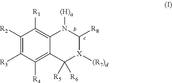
C1([R2])=C([R3])C([R4])=C2C(=C1[R1])N([(H)a])C([R8])[X]([(R7)d])C2([R6])[R5]
